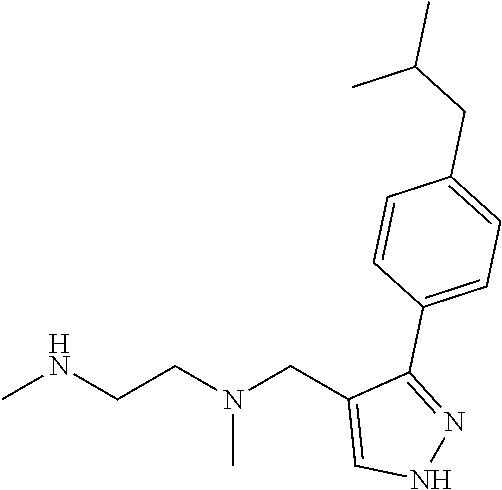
CNCCN(CC1=CNN=C1C1=CC=C(CC(C)C)C=C1)C
